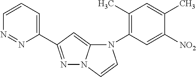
C1=CC=C(C2=NN3C(=C2)N(C2=C(C)C=C(C)C([NO2])=C2)C=C3)N=N1
